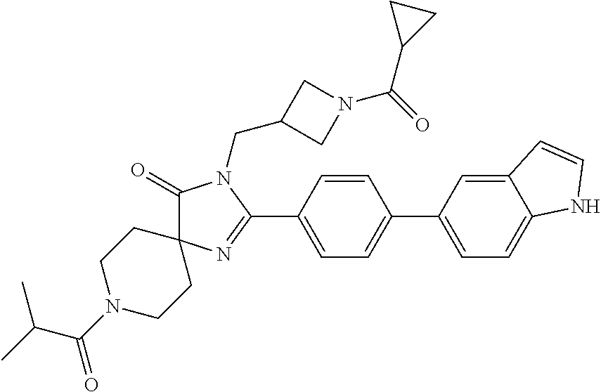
C1(=O)C2(N=C(C3=CC=C(C4=CC=C5C(=C4)C=CN5)C=C3)N1CC1CN(C(=O)C3CC3)C1)CCN(C(C(C)C)=O)CC2
